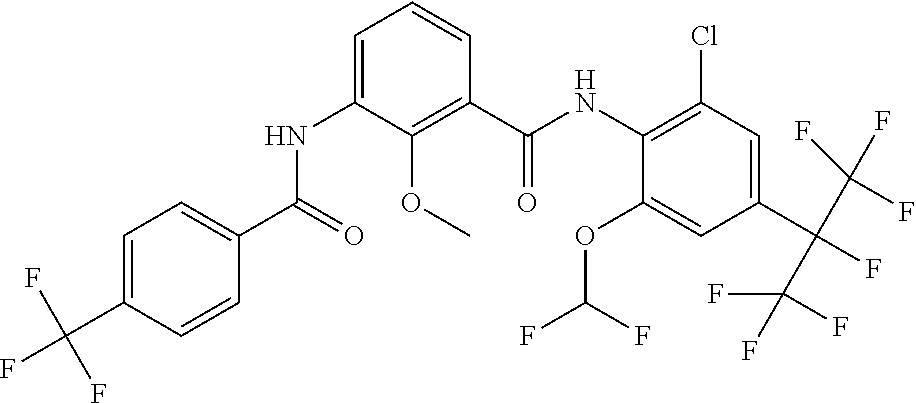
C1(OC(F)F)=CC(C(F)(C(F)(F)F)C(F)(F)F)=CC(Cl)=C1NC(C1=C(OC)C(NC(C2=CC=C(C(F)(F)F)C=C2)=O)=CC=C1)=O
